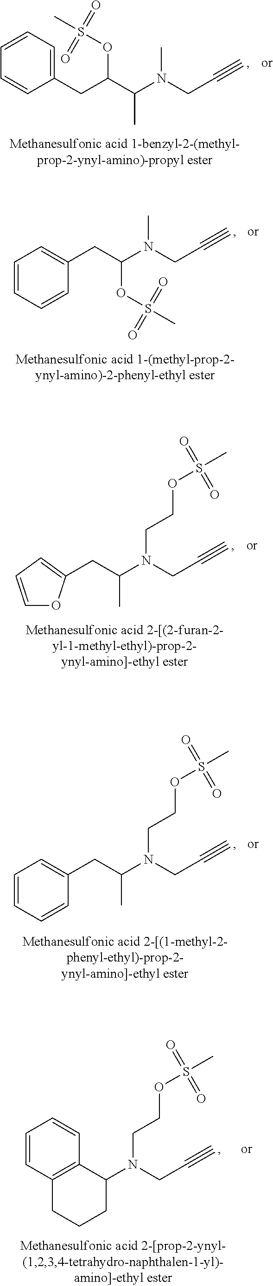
C(C1=CC=CC=C1)C(C(N(CC#C)C)C)OS(C)(=O)=O.C1=CC=CC(CC(N(CC#C)C)OS(C)(=O)=O)=C1.C(C(N(CC#C)CCOS(C)(=O)=O)C)C1=CC=CO1.C(C(N(CC#C)CCOS(C)(=O)=O)C)C1=CC=CC=C1.C12=C(CCCC1N(CC#C)CCOS(C)(=O)=O)C=CC=C2
